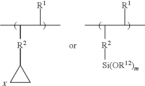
C1CC1[R2]C(C)C(C)[R1].[X].[Si(OR12)m][R2]C(C)C(C)[R1]
